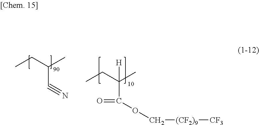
CCC(C)C#N.CCC(C)(C(=O)OC[(CF2)9][CF3])[H]
